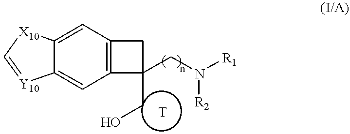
C12=C(C=C3C(=C1)[Y10]=C[X10]3)CC2(CN([R1])[R2])CO
